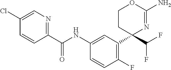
C1(C(NC2=CC(C3(C(F)F)N=C(N)OCC3)=C(F)C=C2)=O)=NC=C(Cl)C=C1
